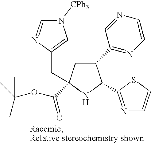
C1(C2=NC=CN=C2)CC(C(OC(C)(C)C)=O)(CC2=CN([CPh3])C=N2)NC1C1=NC=CS1
